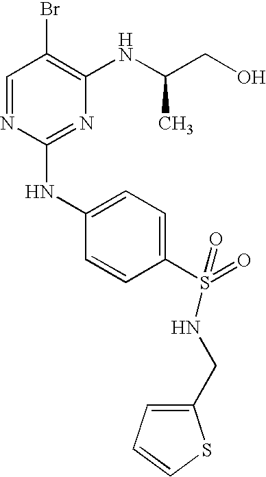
C1=NC(NC2=CC=C(S(=O)(NCC3=CC=CS3)=O)C=C2)=NC(NC(CO)C)=C1Br
